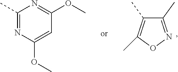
C1(C)=NOC(C)=C1C.C1(C)=NC(OC)=CC(OC)=N1
